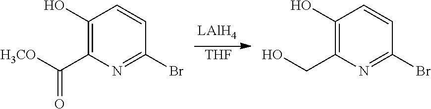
C1(O)=C(C([H3CO])=O)N=C(Br)C=C1.C1(O)=C(CO)N=C(Br)C=C1.[THF]
